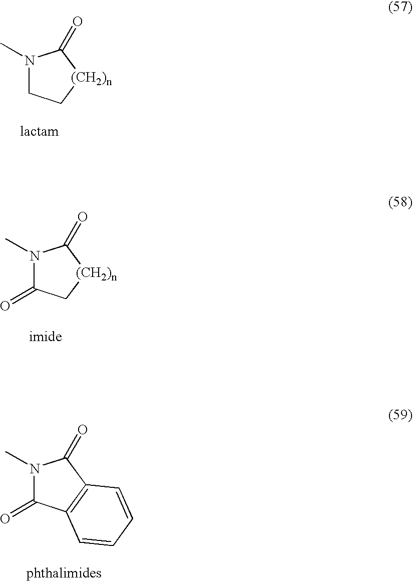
N1(C)CC[(CH2)n]C1=O.N1(C)C(=O)C[(CH2)n]C1=O.N1(C)C(=O)C2=C(C1=O)C=CC=C2
